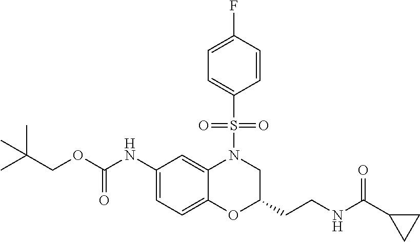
C1(NC(OCC(C)(C)C)=O)=CC=C2C(=C1)N(S(C1=CC=C(F)C=C1)(=O)=O)CC(CCNC(C1CC1)=O)O2
